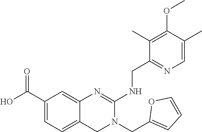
OC(C1=CC=C2C(=C1)N=C(NCC1=NC=C(C)C(OC)=C1C)N(CC1=CC=CO1)C2)=O
